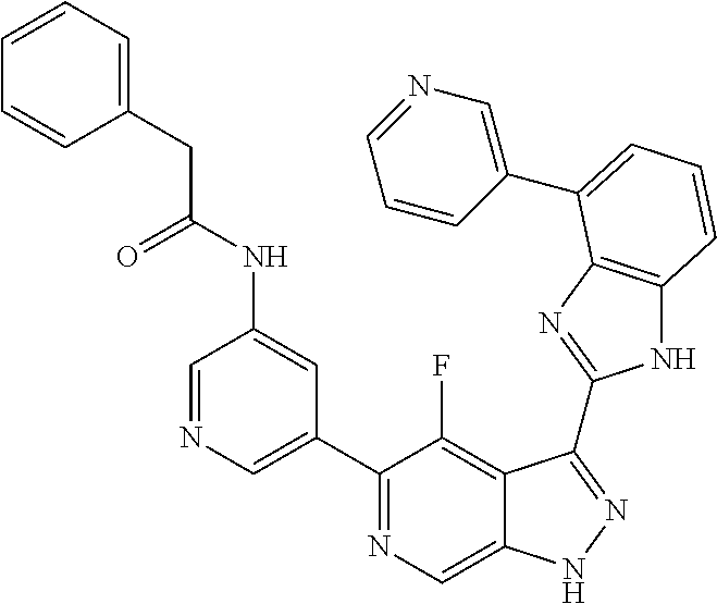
C1=NC=C(C2=NC=C3C(=C2F)C(C2=NC4=C(N2)C=CC=C4C2=CN=CC=C2)=NN3)C=C1NC(CC1=CC=CC=C1)=O
